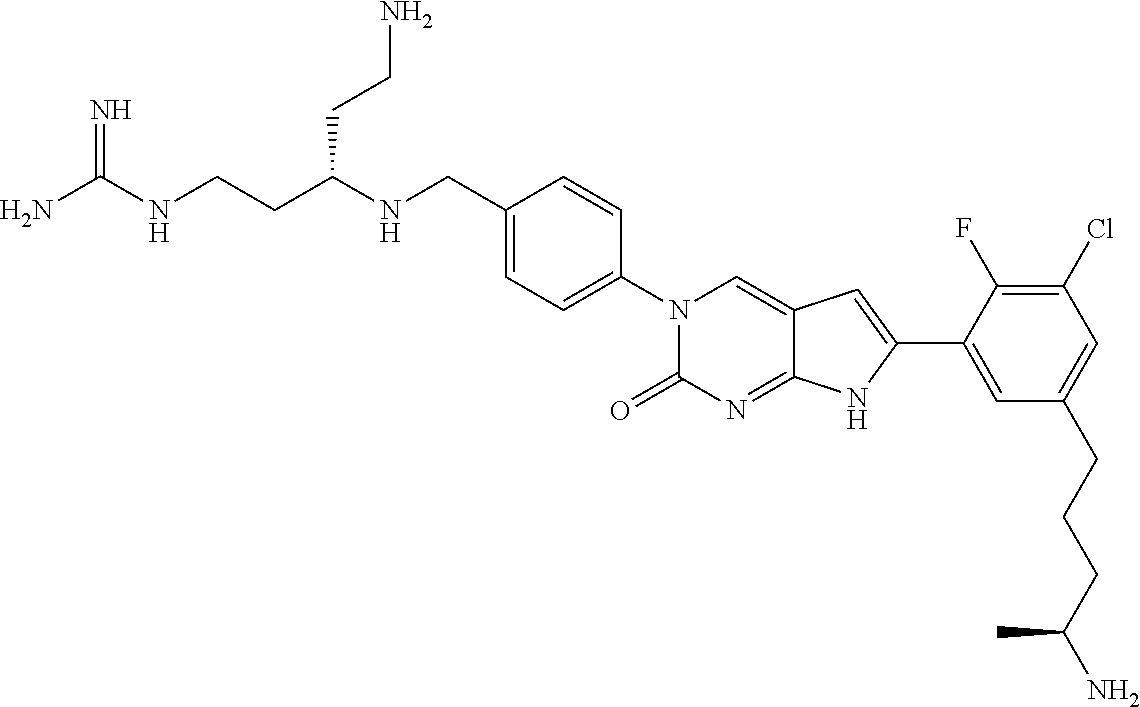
C(CC(NCC1=CC=C(N2C(=O)N=C3C(=C2)C=C(C2=CC(CCCC(N)C)=CC(Cl)=C2F)N3)C=C1)CCN)NC(N)=N
